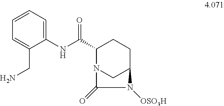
C1=CC=C(CN)C(NC(C2N3CC(CC2)N([OSO3H])C3=O)=O)=C1
